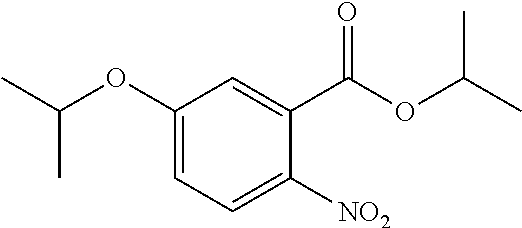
C1=C(OC(C)C)C=C(C(OC(C)C)=O)C([NO2])=C1
